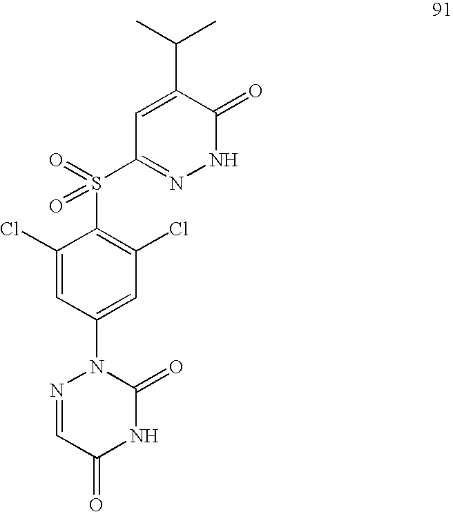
C1(Cl)=CC(N2N=CC(=O)NC2=O)=CC(Cl)=C1S(C1=NNC(=O)C(C(C)C)=C1)(=O)=O
